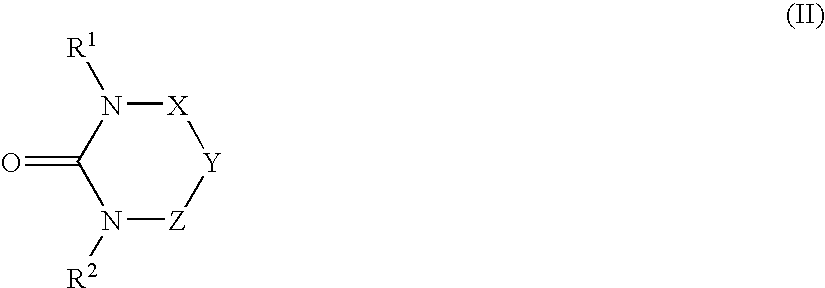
N1([R2])[Z][Y][X]N([R1])C1=O
